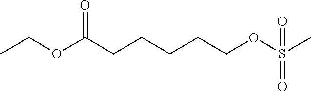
CCOC(CCCCCOS(C)(=O)=O)=O
